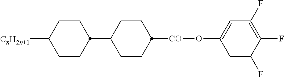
C1CC([CnH2n+1])CCC1C1CCC([CO]OC2=CC(F)=C(F)C(F)=C2)CC1
